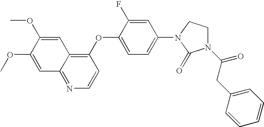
C1=C(OC)C(OC)=CC2=NC=CC(OC3=CC=C(N4C(=O)N(C(=O)CC5=CC=CC=C5)CC4)C=C3F)=C12
